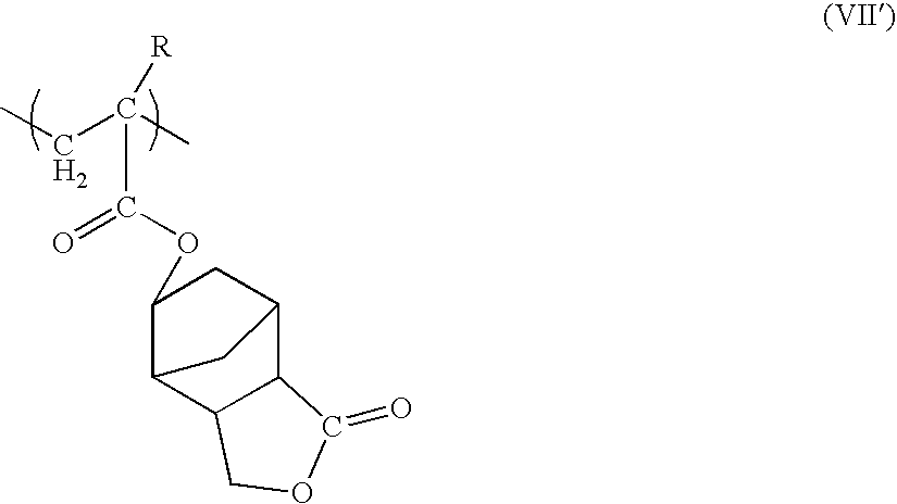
C(C([R])(C)CC)(OC1C2C3C(C(C1)C2)C(=O)OC3)=O
